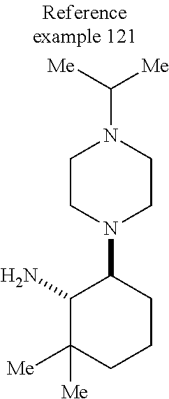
NC1C([Me])([Me])CCCC1N1CCN(C([Me])[Me])CC1
